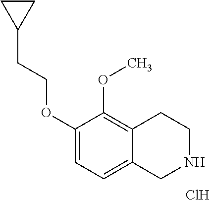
C1(OCCC2CC2)=CC=C2C(=C1OC)CCNC2.Cl
